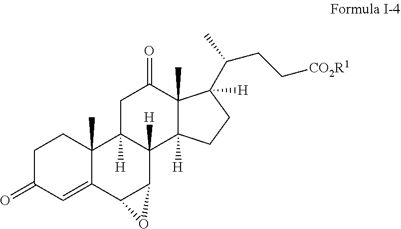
C1C(=O)C=C2C(C)(C1)C1([H])C([H])(C3C2O3)C2([H])C(C)(C(=O)C1)C([H])(C(CC[CO2R1])C)CC2
